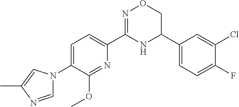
C1=C(N2C=NC(C)=C2)C(OC)=NC(C2=NOCC(C3=CC=C(F)C(Cl)=C3)N2)=C1
